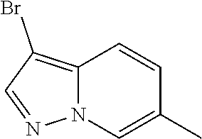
C12=C(Br)C=NN1C=C(C)C=C2
